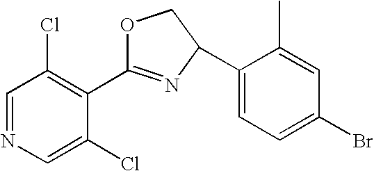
C1=NC=C(Cl)C(C2=NC(C3=CC=C(Br)C=C3C)CO2)=C1Cl
